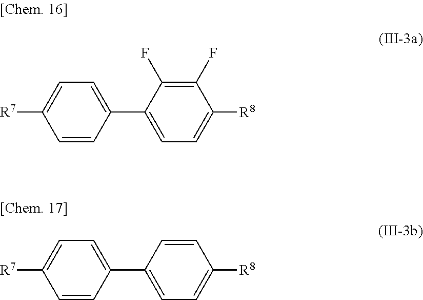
C1=CC(C2=CC=C([R8])C(F)=C2F)=CC=C1[R7].C1=CC(C2=CC=C([R8])C=C2)=CC=C1[R7]
